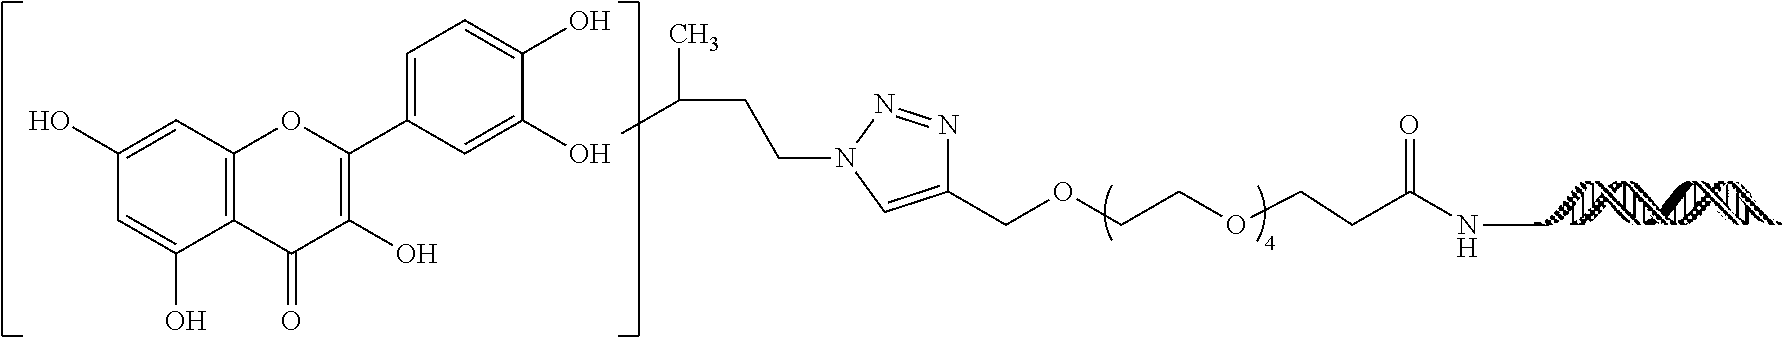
C1(COCCOCCC(NC)=O)=CN(CCC(C)C)N=N1.C12=C(C=C(O)C=C1O)OC(C1=CC=C(O)C(O)=C1)=C(O)C2=O
